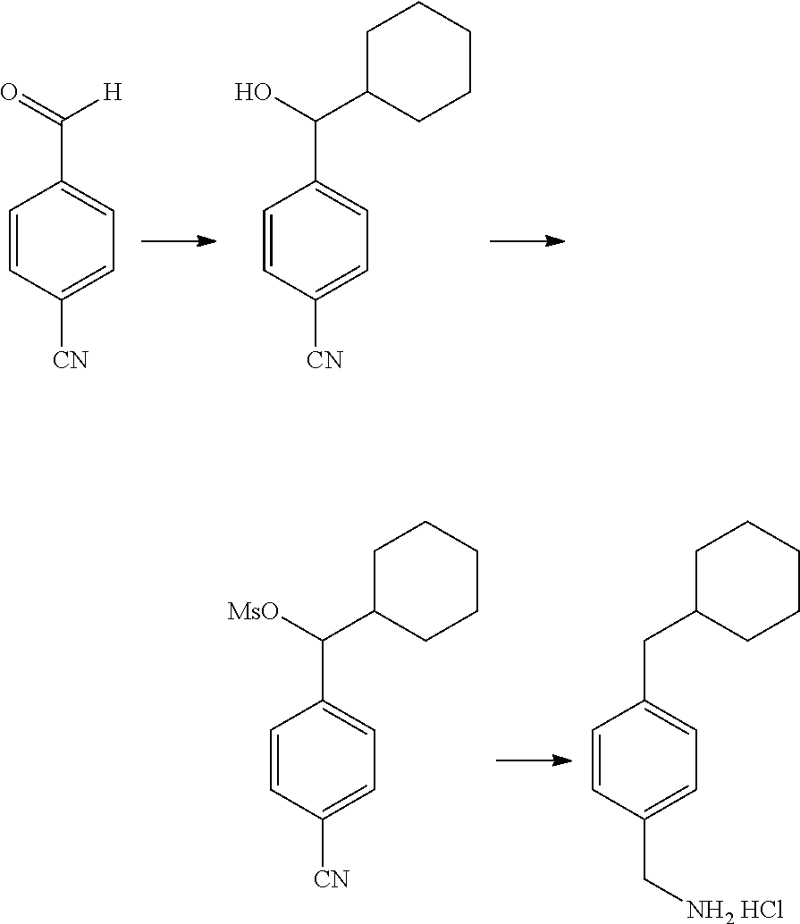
C1=CC([CN])=CC=C1C([H])=O.C1=CC([CN])=CC=C1C(C1CCCCC1)O.C1=CC([CN])=CC=C1C(C1CCCCC1)[MsO].C1=CC(C[NH2 HCl])=CC=C1CC1CCCCC1
